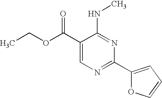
C1(C(OCC)=O)=CN=C(C2=CC=CO2)N=C1NC
